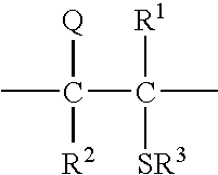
CC(C(C)([R1])[SR3])([Q])[R2]
